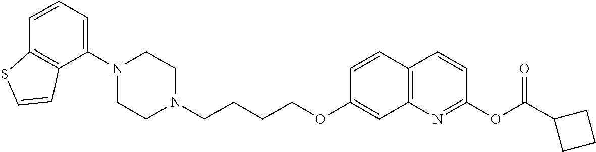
C1(N2CCN(CCCCOC3=CC4=C(C=C3)C=CC(OC(=O)C3CCC3)=N4)CC2)=CC=CC2=C1C=CS2
